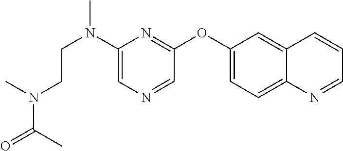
C1(N(CCN(C(=O)C)C)C)=CN=CC(OC2=CC=C3C(=C2)C=CC=N3)=N1
